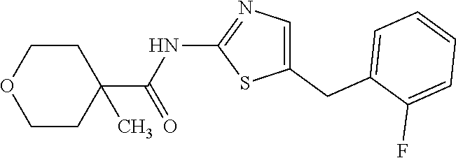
C1(CC2=CC=CC=C2F)=CN=C(NC(C2(C)CCOCC2)=O)S1
